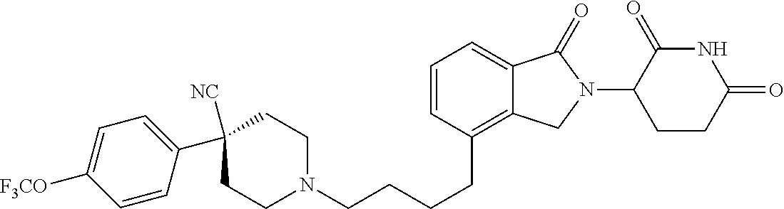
C(CCCC1=C2C(=CC=C1)C(=O)N(C1C(=O)NC(=O)CC1)C2)N1CCC(C2=CC=C([F3CO])C=C2)([NC])CC1
